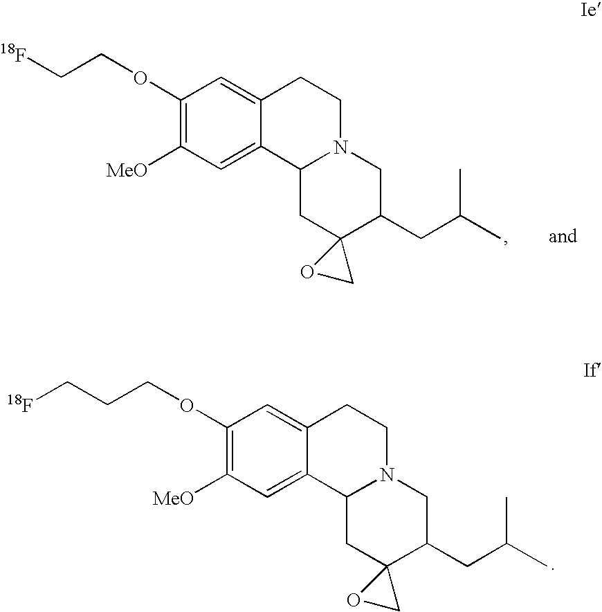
C1(OCC[18F])=C([MeO])C=C2C(=C1)CCN1C2CC2(C(CC(C)C)C1)OC2.C1(OCCC[18F])=C([MeO])C=C2C(=C1)CCN1C2CC2(C(CC(C)C)C1)OC2
